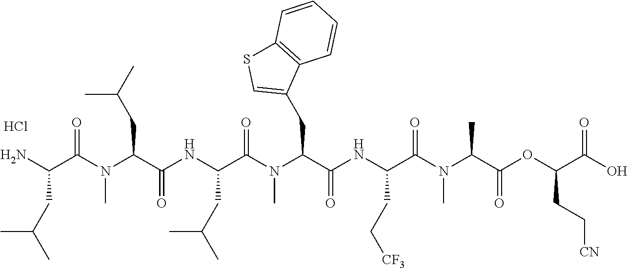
NC(C(N(C(C(NC(C(N(C(C(NC(C(N(C(C(OC(C(O)=O)CC[CN])=O)C)C)=O)CC[CF3])=O)CC1=CSC2=C1C=CC=C2)C)=O)CC(C)C)=O)CC(C)C)C)=O)CC(C)C.Cl
